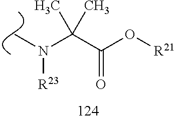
C(C(O[R21])=O)(N([R23])C)(C)C
